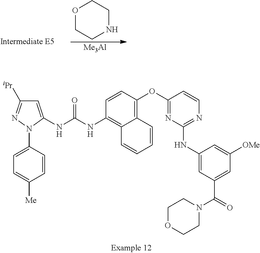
[Me3Al].O1CCNCC1.C1=C(NC(NC2=C3C(=C(OC4=NC(NC5=CC(C(=O)N6CCOCC6)=CC([OMe])=C5)=NC=C4)C=C2)C=CC=C3)=O)N(C2=CC=C([Me])C=C2)N=C1[iPr]
